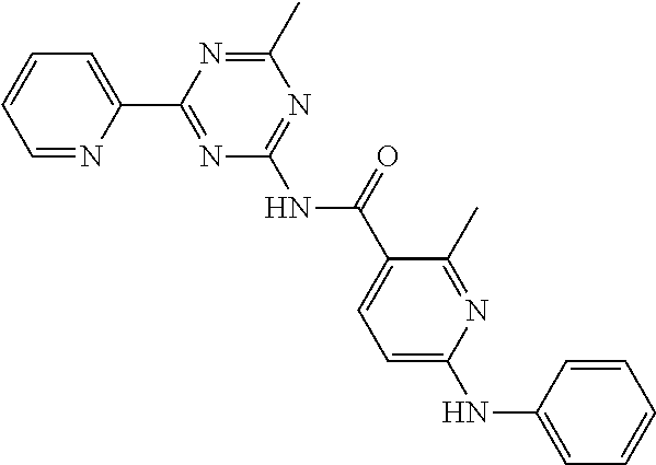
C1=NC(C2=NC(NC(C3=CC=C(NC4=CC=CC=C4)N=C3C)=O)=NC(C)=N2)=CC=C1
